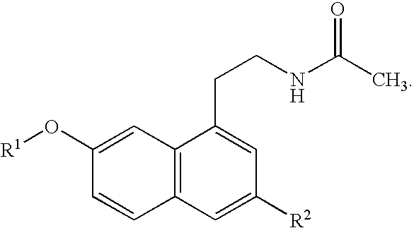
C1(O[R1])=CC2=C(C=C1)C=C([R2])C=C2CCNC(C)=O
